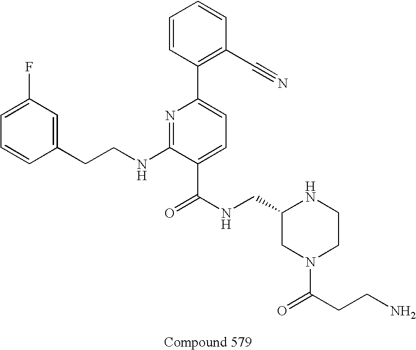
C1=CC(CCNC2=NC(C3=C(C#N)C=CC=C3)=CC=C2C(NCC2CN(C(CCN)=O)CCN2)=O)=CC(F)=C1
